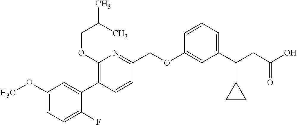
C1(OC)=CC=C(F)C(C2=C(OCC(C)C)N=C(COC3=CC(C(CC(O)=O)C4CC4)=CC=C3)C=C2)=C1
